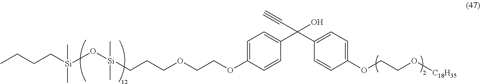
CCCC[Si](O[Si](C)(C)CCCOCCOC1=CC=C(C(C2=CC=C(OCCO[C18H35])C=C2)(O)C#C)C=C1)(C)C
